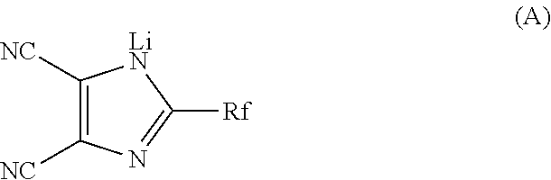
C1([NC])=C([NC])N=C([Rf])[LiN]1
